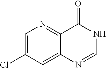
C1=C(Cl)C=C2C(=N1)C(=O)NC=N2
